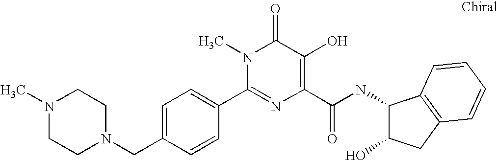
N1(C)CCN(CC2=CC=C(C3=NC(C(=O)NC4C(O)CC5=C4C=CC=C5)=C(O)C(=O)N3C)C=C2)CC1
